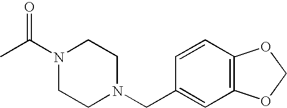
C1N(C(C)=O)CCN(CC2=CC3=C(C=C2)OCO3)C1
